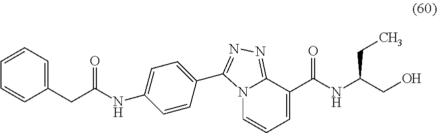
C1(CC(NC2=CC=C(C3=NN=C4C(C(=O)NC(CO)CC)=CC=CN43)C=C2)=O)=CC=CC=C1
